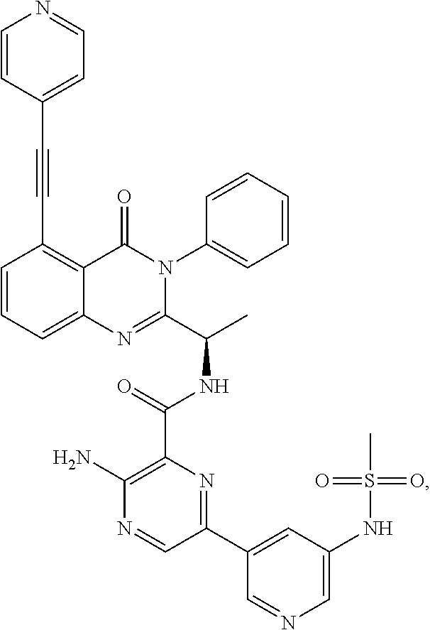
C(C1=C2C(=CC=C1)N=C(C(C)NC(=O)C1=C(N)N=CC(C3=CC(NS(=O)(=O)C)=CN=C3)=N1)N(C1=CC=CC=C1)C2=O)#CC1=CC=NC=C1
